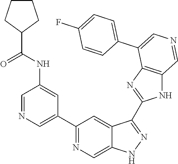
C1(C2=CN=CC(NC(=O)C3CCCC3)=C2)=NC=C2C(=C1)C(C1=NC3=C(N1)C=NC=C3C1=CC=C(F)C=C1)=NN2
